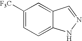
C1([F3C])=CC=C2C(=C1)C=NN2
